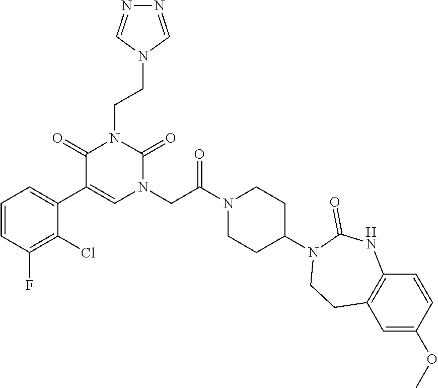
C1=CC(F)=C(Cl)C(C2=CN(CC(N3CCC(N4C(=O)NC5=C(C=C(OC)C=C5)CC4)CC3)=O)C(=O)N(CCN3C=NN=C3)C2=O)=C1
